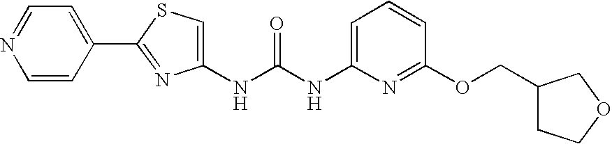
N(C(NC1=CC=CC(OCC2CCOC2)=N1)=O)C1=CSC(C2=CC=NC=C2)=N1
